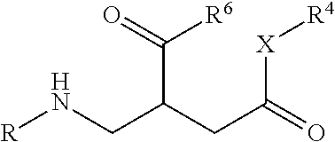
[R]NCC(CC(=O)[X][R4])C([R6])=O
